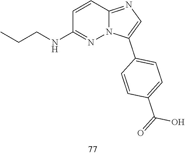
C1=CC2=NC=C(C3=CC=C(C(=O)O)C=C3)N2N=C1NCCC
